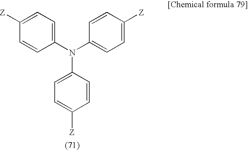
C1(N(C2=CC=C([Z])C=C2)C2=CC=C([Z])C=C2)=CC=C([Z])C=C1
